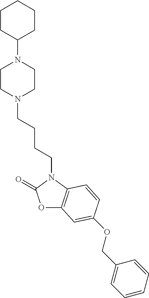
O1C2=C(N(CCCCN3CCN(C4CCCCC4)CC3)C1=O)C=CC(OCC1=CC=CC=C1)=C2
